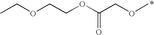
CCOCCOC(=O)COC
